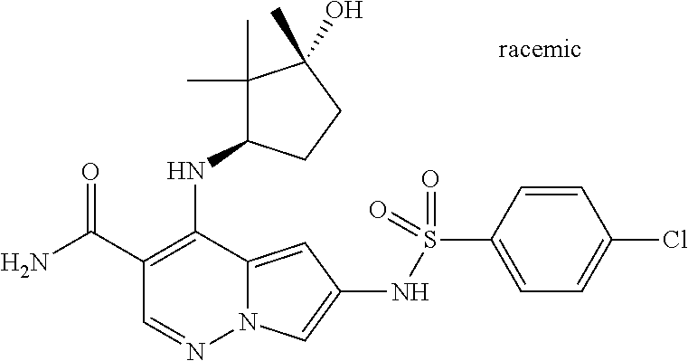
O=C(C1=C(NC2C(C)(C)C(C)(O)CC2)C2=CC(NS(C3=CC=C(Cl)C=C3)(=O)=O)=CN2N=C1)N
